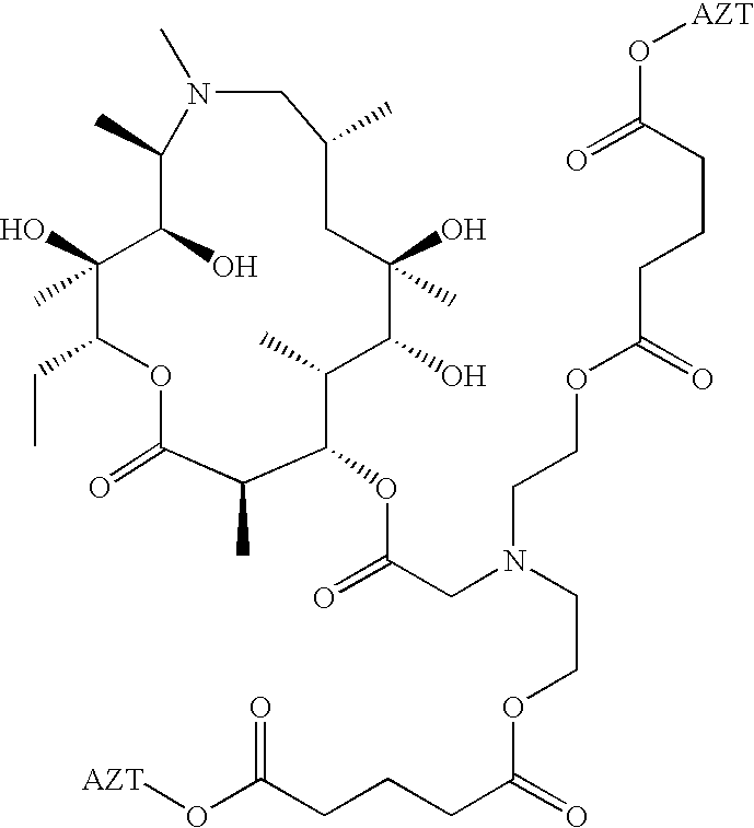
O1C(=O)C(C)C(OC(=O)CN(CCOC(CCCC(=O)O[AZT])=O)CCOC(=O)CCCC(=O)O[AZT])C(C)C(O)C(O)(C)CC(C)CN(C)C(C)C(O)C(O)(C)C1CC
